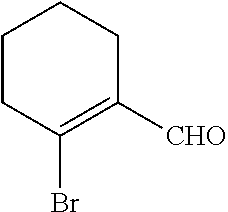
C1CC(Br)=C([CHO])CC1
